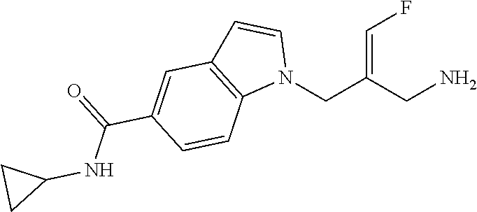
N1(CC(CN)=CF)C=CC2=C1C=CC(C(=O)NC1CC1)=C2
